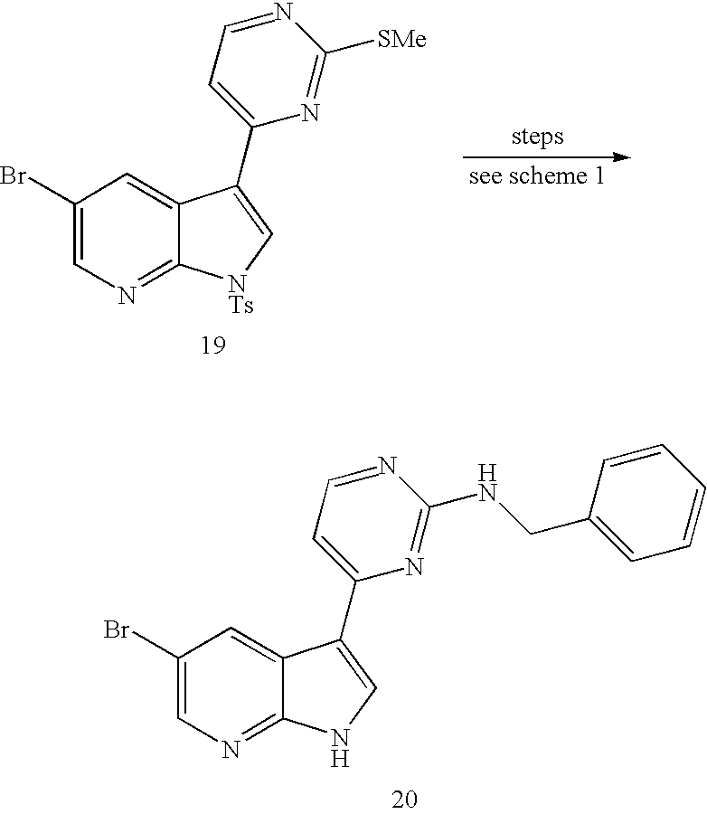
C1(Br)=CN=C2C(=C1)C(C1=CC=NC(NCC3=CC=CC=C3)=N1)=CN2.C1(Br)=CN=C2C(=C1)C(C1=CC=NC([SMe])=N1)=C[NTs]2
